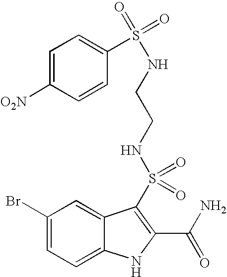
S(=O)(C1=C(C(=O)N)NC2=CC=C(Br)C=C21)(NCCNS(=O)(=O)C1=CC=C([O2N])C=C1)=O
